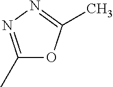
C1(C)=NN=C(C)O1
